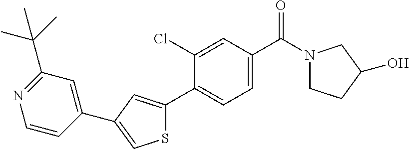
N1(C(C2=CC=C(C3=CC(C4=CC(C(C)(C)C)=NC=C4)=CS3)C(Cl)=C2)=O)CCC(O)C1
